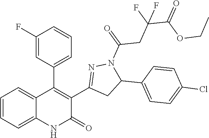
C1=CC=C2C(=C1)C(C1=CC=CC(F)=C1)=C(C1=NN(C(=O)CC(C(OCC)=O)(F)F)C(C3=CC=C(Cl)C=C3)C1)C(=O)N2
